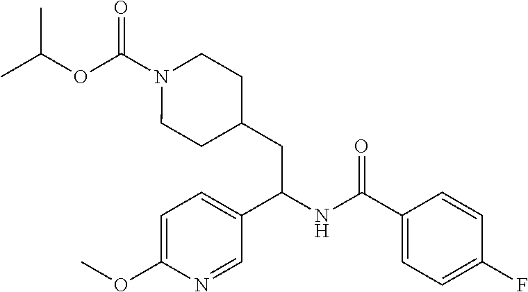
O(C(N1CCC(CC(NC(C2=CC=C(F)C=C2)=O)C2=CC=C(OC)N=C2)CC1)=O)C(C)C
